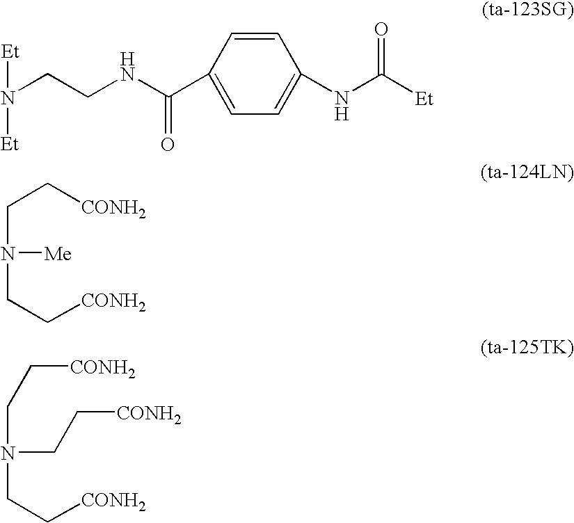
C1=CC(C(NCCN([Et])[Et])=O)=CC=C1NC([Et])=O.C(N(CC[CONH2])[Me])C[CONH2].N(CC[CONH2])(CC[CONH2])CC[CONH2]
